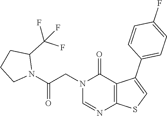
C1=NC2=C(C(=O)N1CC(N1C(C(F)(F)F)CCC1)=O)C(C1=CC=C(F)C=C1)=CS2
